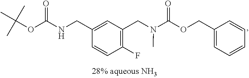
C1=CC(F)=C(CN(C(=O)OCC2=CC=CC=C2)C)C=C1CNC(OC(C)(C)C)=O
